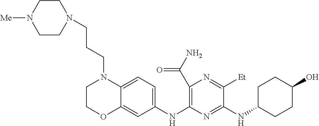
C1(C(N)=O)=C(NC2=CC=C3C(=C2)OCCN3CCCN2CCN([Me])CC2)N=C(NC2CCC(O)CC2)C([Et])=N1
